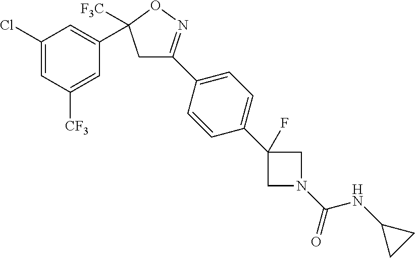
C1C(C2=CC=C(C3(F)CN(C(=O)NC4CC4)C3)C=C2)=NOC1(C1=CC(Cl)=CC([CF3])=C1)[F3C]
